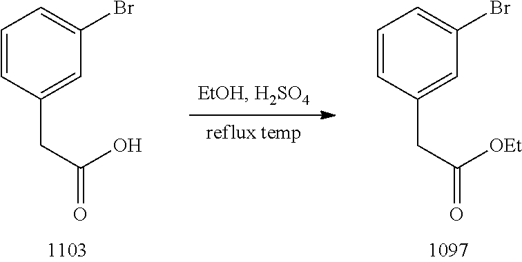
C1=CC(CC(=O)O)=CC(Br)=C1.C1=CC(CC(=O)[OEt])=CC(Br)=C1
